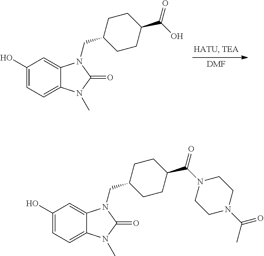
[DMF].C1(O)=CC=C2C(=C1)N(CC1CCC(C(O)=O)CC1)C(=O)N2C.C1(O)=CC=C2C(=C1)N(CC1CCC(C(N3CCN(C(C)=O)CC3)=O)CC1)C(=O)N2C
